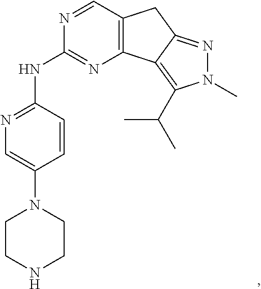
C12=C(C3=C(C(C)C)N(C)N=C3C1)N=C(NC1=NC=C(N3CCNCC3)C=C1)N=C2
